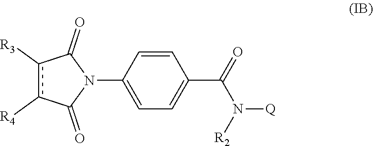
c1([R3])c([R4])C(=O)N(C2=CC=C(C(N([R2])[Q])=O)C=C2)C1=O
